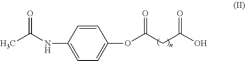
C1=CC(NC(C)=O)=CC=C1OC(CC(O)=O)=O
